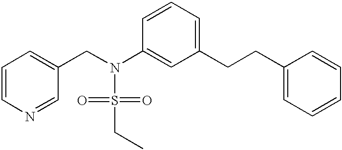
C1=CN=CC(CN(S(=O)(=O)CC)C2=CC(CCC3=CC=CC=C3)=CC=C2)=C1
